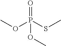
COP(SC)(=O)OC
